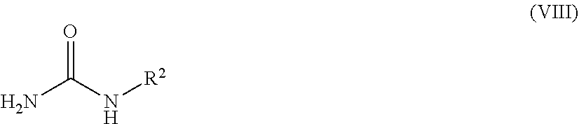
NC(N[R2])=O
